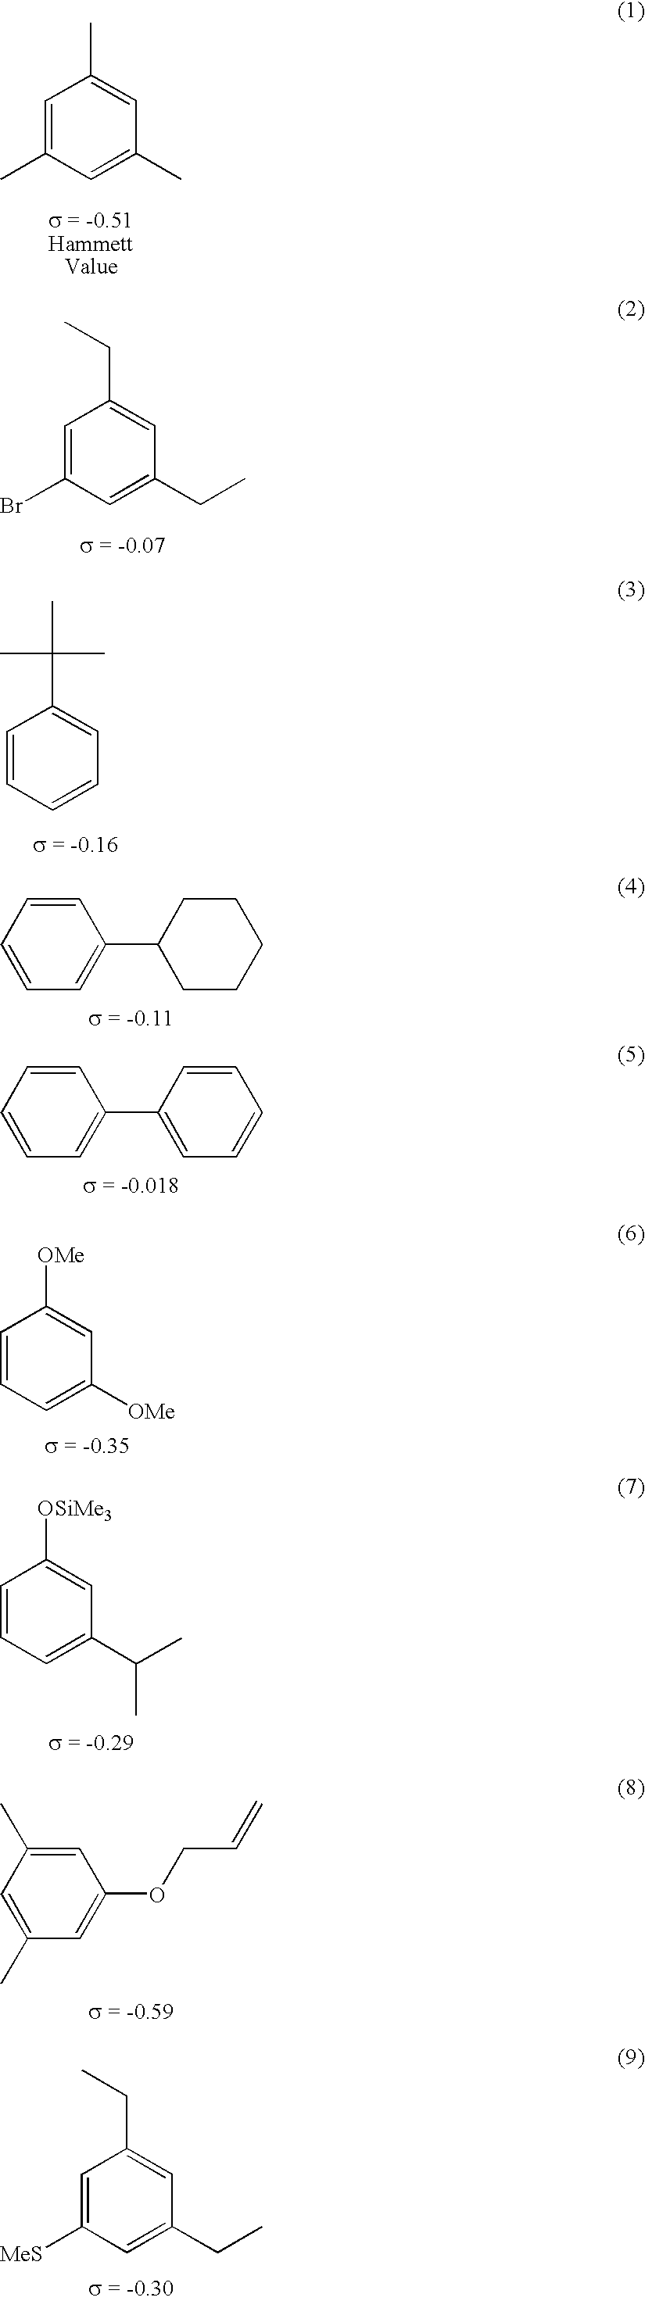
C1=C(C)C=C(C)C=C1C.C1=C(Br)C=C(CC)C=C1CC.C1=CC=CC(C2CCCCC2)=C1.C1=CC=C(C(C)C)C=C1[OSiMe3].C1(C)=CC(C)=CC(OCC=C)=C1.C1=C([MeS])C=C(CC)C=C1CC.C1=CC=CC=C1C(C)(C)C.C1=CC=CC(C2=CC=CC=C2)=C1.C1=CC=C([OMe])C=C1[OMe]
